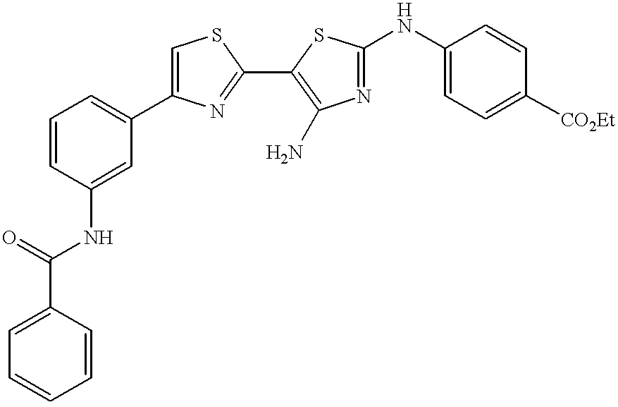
C1=CC(NC(C2=CC=CC=C2)=O)=CC(C2=CSC(C3=C(N)N=C(NC4=CC=C([CO2Et])C=C4)S3)=N2)=C1
